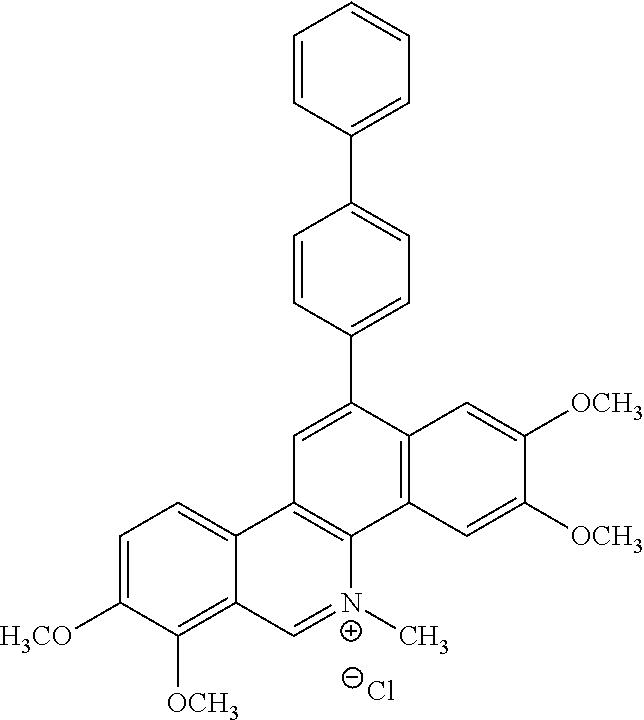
C1=CC(C2=CC3=C(C4=C2C=C([OCH3])C([OCH3])=C4)[N+](C)=CC2=C([OCH3])C([H3CO])=CC=C32)=CC=C1C1=CC=CC=C1.[Cl-]
